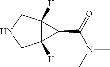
C12([H])C([H])(CNC1)C2C(=O)N(C)C
